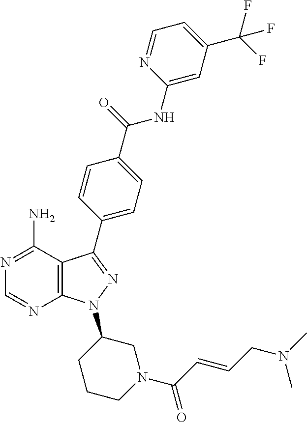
N1=C(N)C2=C(N=C1)N(C1CCCN(C(C=CCN(C)C)=O)C1)N=C2C1=CC=C(C(NC2=CC(C(F)(F)F)=CC=N2)=O)C=C1
